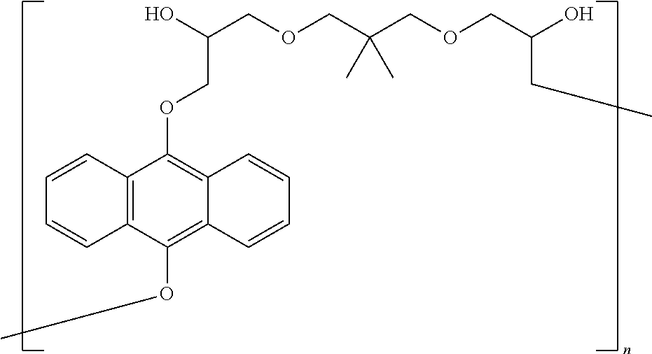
C12=C(C(OCC(O)COCC(COCC(O)CC)(C)C)=C3C(=C1OC)C=CC=C3)C=CC=C2
